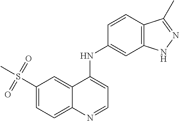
C1(S(C)(=O)=O)=CC=C2C(=C1)C(NC1=CC3=C(C=C1)C(C)=NN3)=CC=N2
